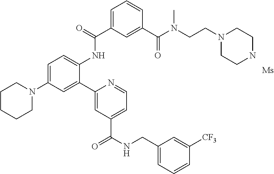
C1=C(N2CCCCC2)C=C(C2=CC(C(=O)NCC3=CC=CC([CF3])=C3)=CC=N2)C(NC(C2=CC=CC(C(N(CCN3CCNCC3)C)=O)=C2)=O)=C1
